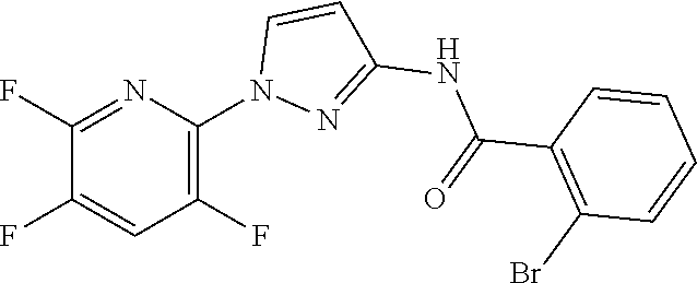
C1(C(=O)NC2=NN(C3=C(F)C=C(F)C(F)=N3)C=C2)=C(Br)C=CC=C1
